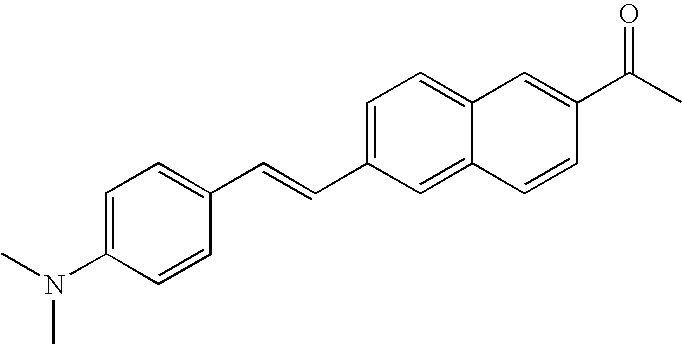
C12=CC=C(C=CC3=CC=C(N(C)C)C=C3)C=C1C=CC(C(C)=O)=C2
